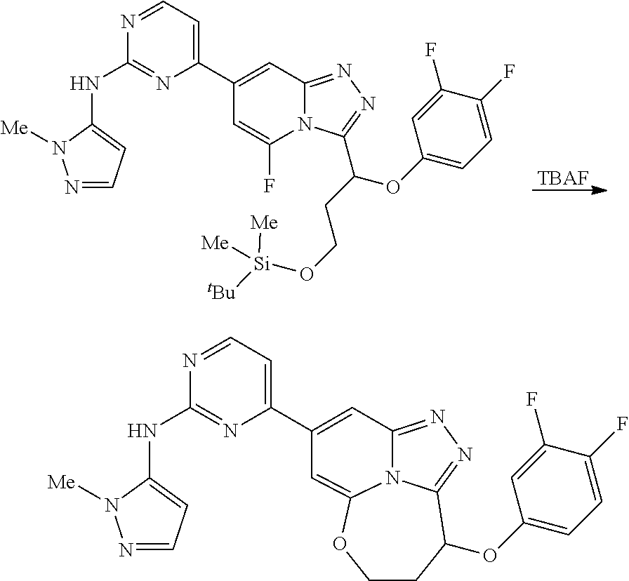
C1(C2=CC3=NN=C(C(CCO[Si]([Me])([tBu])[Me])OC4=CC=C(F)C(F)=C4)N3C(F)=C2)=CC=NC(NC2=CC=NN2[Me])=N1.[TBAF].C1(C2=CC3=NN=C4C(OC5=CC=C(F)C(F)=C5)CCOC(=C2)N34)=CC=NC(NC2=CC=NN2[Me])=N1
